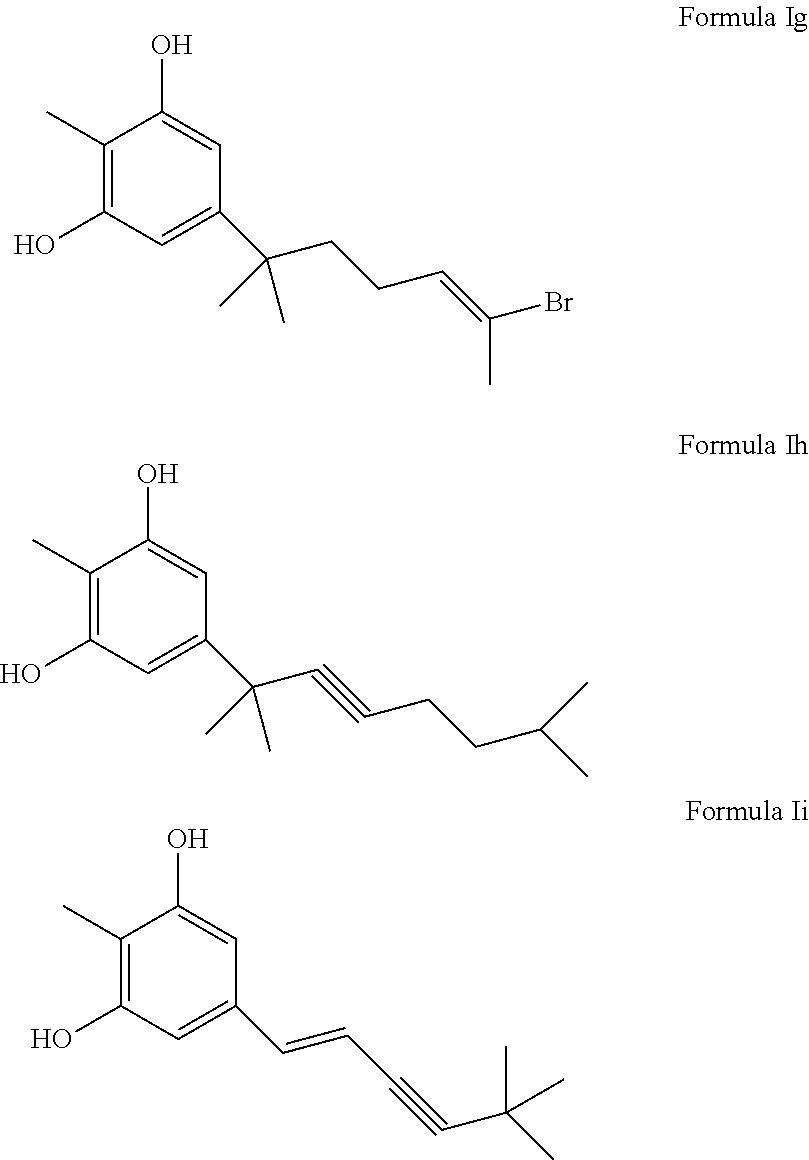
C1(C)=C(O)C=C(C(CCC=C(Br)C)(C)C)C=C1O.C1(C)=C(O)C=C(C(C#CCCC(C)C)(C)C)C=C1O.C1(C)=C(O)C=C(C=CC#CC(C)(C)C)C=C1O
